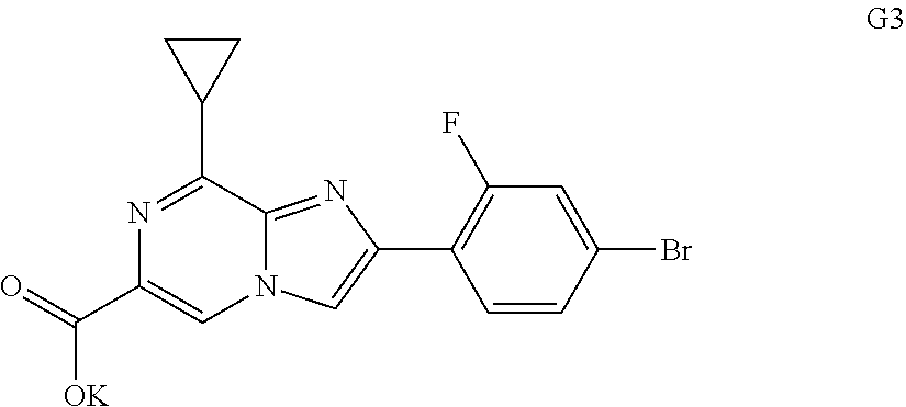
[OK]C(C1=CN2C(=NC(C3=C(F)C=C(Br)C=C3)=C2)C(C2CC2)=N1)=O
